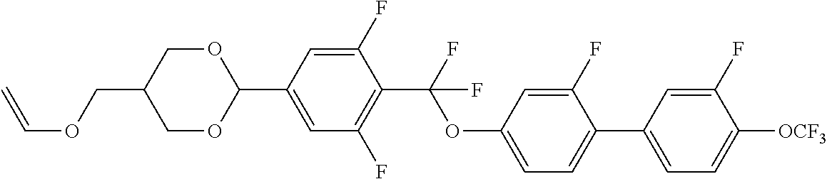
C=COCC1COC(C2=CC(F)=C(C(F)(OC3=CC=C(C4=CC=C([OCF3])C(F)=C4)C(F)=C3)F)C(F)=C2)OC1
